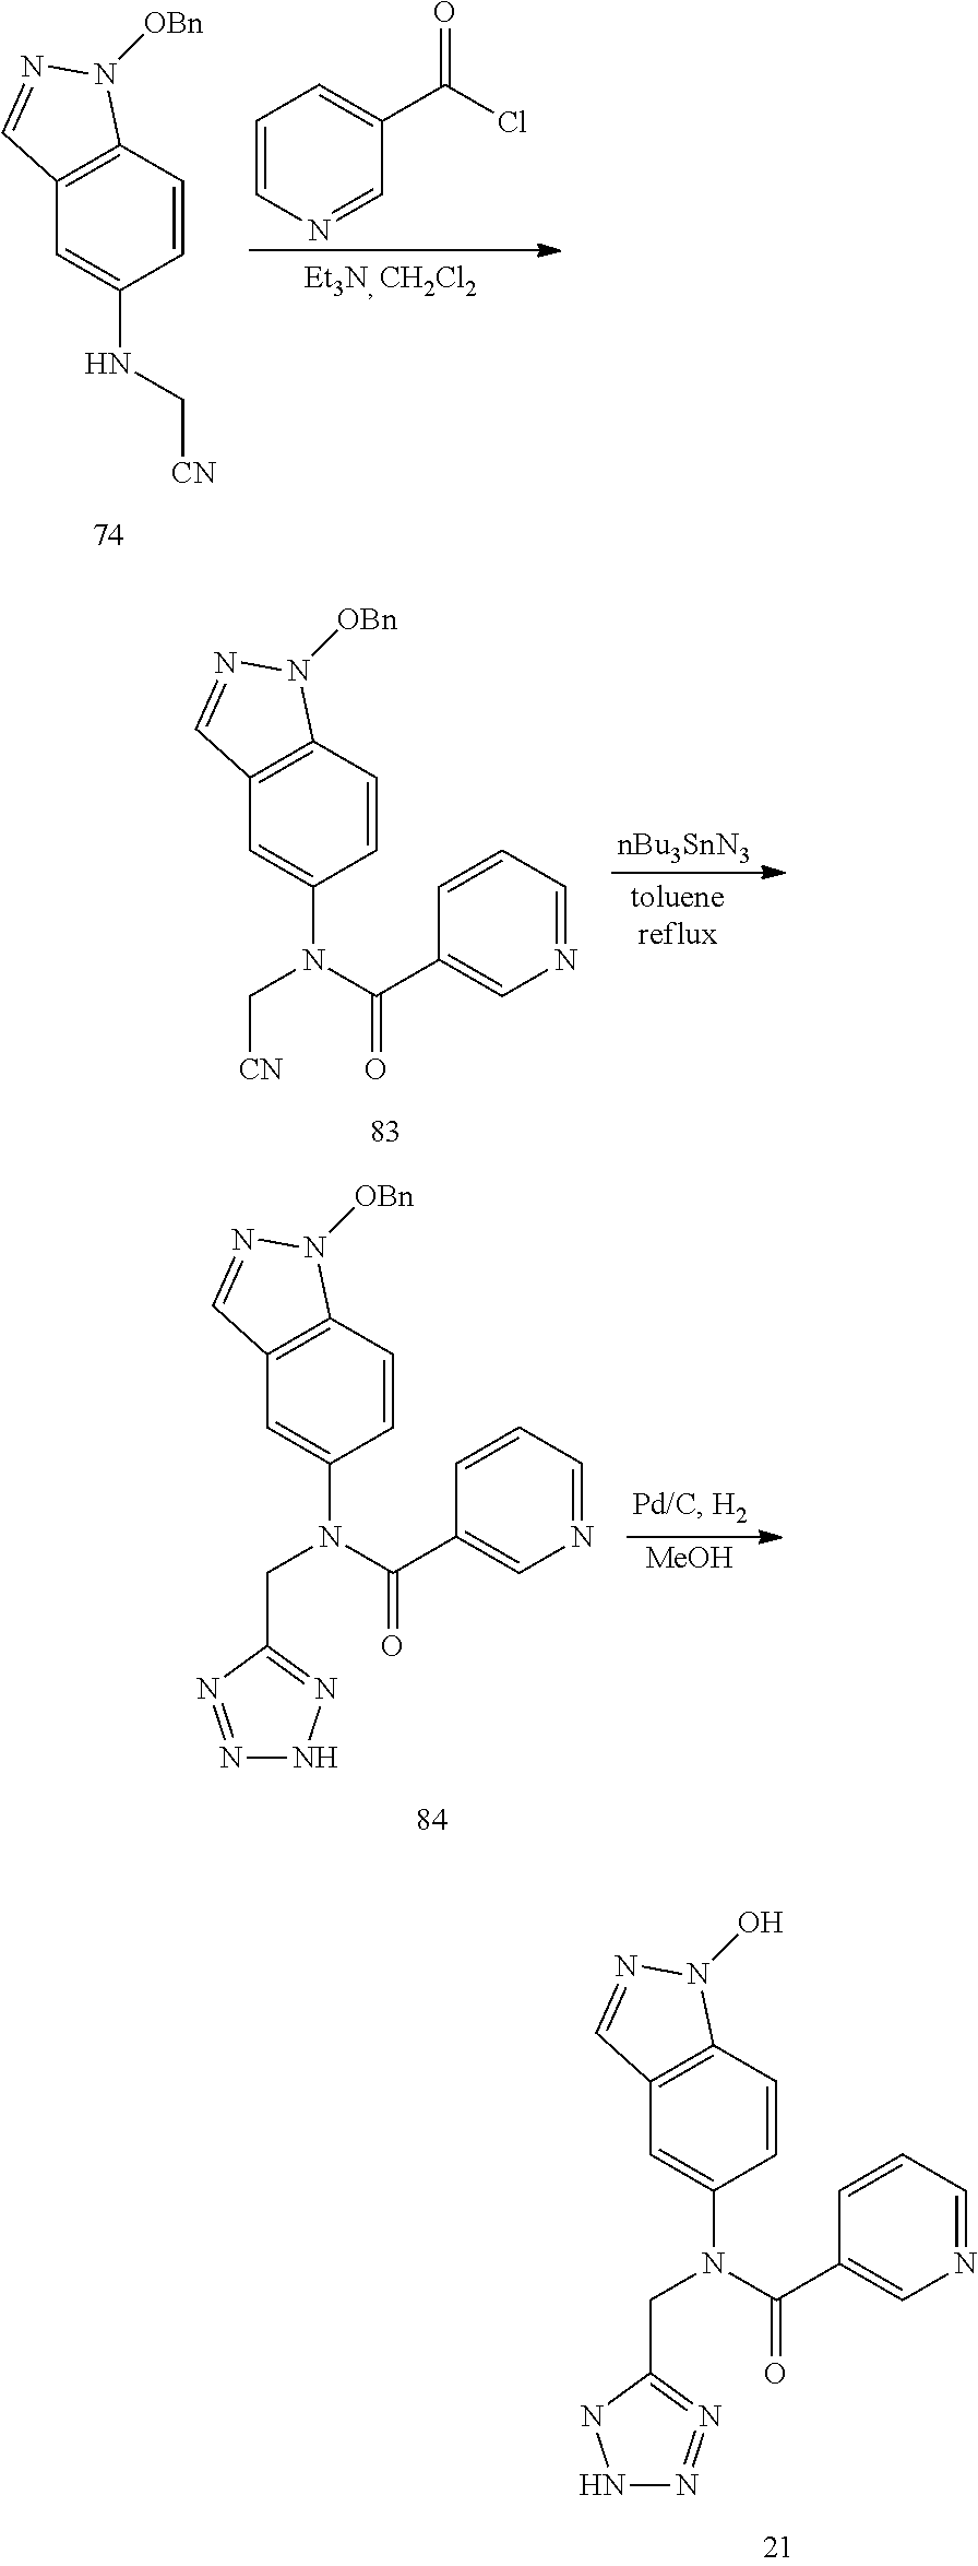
C1=CC2=C(C=C1N(C(=O)C1=CN=CC=C1)CC1=NNN=N1)C=NN2[OBn].[MeOH].C1=CN=CC(C(=O)Cl)=C1.C1=CC2=C(C=C1NC[CN])C=NN2[OBn].[nBu3SnN3].C1=CC2=C(C=C1N(C(=O)C1=CN=CC=C1)C[CN])C=NN2[OBn].C1=CC2=C(C=C1N(C(=O)C1=CN=CC=C1)CC1=N=NNN1)C=NN2O
